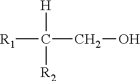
[R1]C([H])([R2])CO
